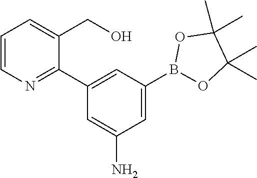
C1=C(B2OC(C)(C)C(C)(C)O2)C=C(C2=NC=CC=C2CO)C=C1N
